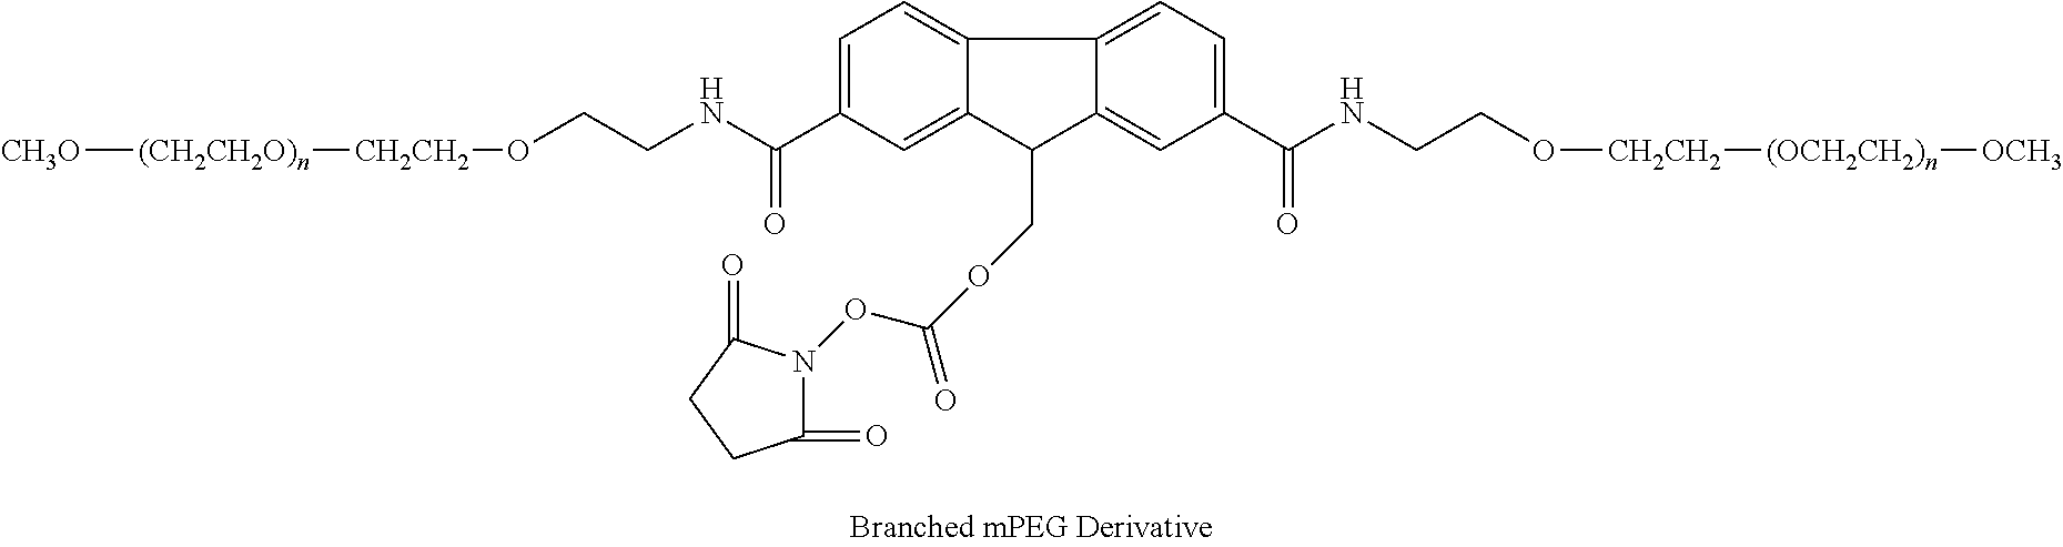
[CH3O][(CH2CH2O)n][CH2CH2]OCCNC(=O)C1=CC=C2C(=C1)C(COC(ON1C(=O)CCC1=O)=O)C1=CC(C(=O)NCCO[CH2CH2][(OCH2CH2)n][OCH3])=CC=C21
